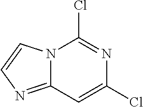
C12=NC=CN1C(Cl)=NC(Cl)=C2
